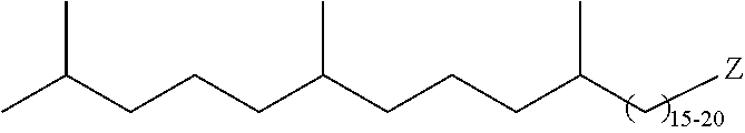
C(CCC(CCCC(C[Z])C)C)C(C)C
